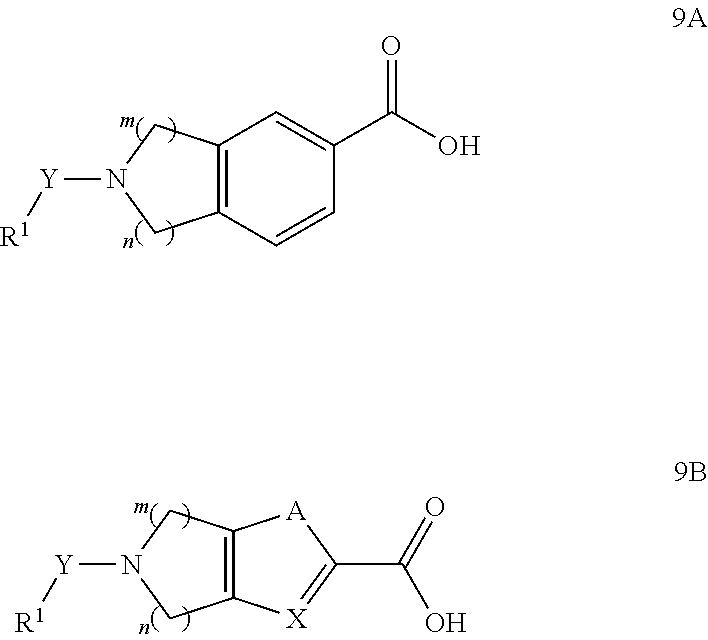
C12=C(C=CC(C(O)=O)=C1)CN([Y][R1])C2.C12=C(CN([Y][R1])C1)[A]C(C(=O)O)=[X]2
